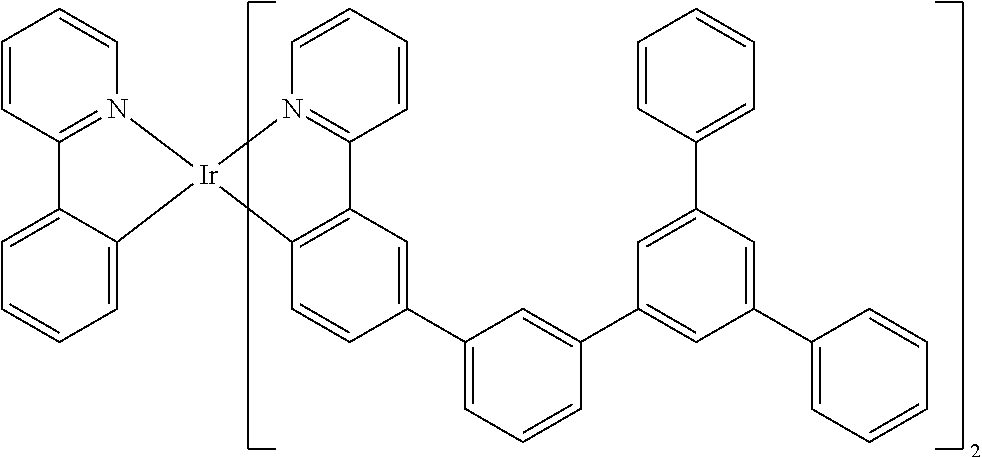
C12=C(C=CC(C3=CC=CC(C4=CC(C5=CC=CC=C5)=CC(C5=CC=CC=C5)=C4)=C3)=C1)[Ir]1(N3=C2C=CC=C3)C2=CC=CC=C2C2=N1C=CC=C2
